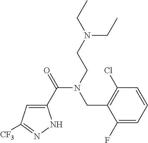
C1(C(=O)N(CCN(CC)CC)CC2=C(Cl)C=CC=C2F)=CC([CF3])=NN1
